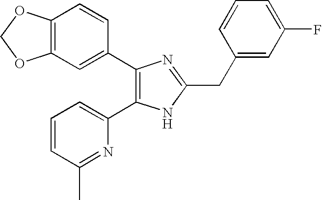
C12=C(C=CC(C3=C(C4=CC=CC(C)=N4)NC(CC4=CC(F)=CC=C4)=N3)=C1)OCO2
